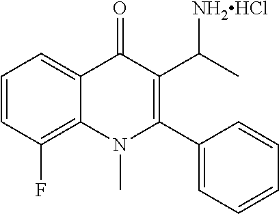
C1=CC(F)=C2C(=C1)C(=O)C(C([NH2HCl])C)=C(C1=CC=CC=C1)N2C
